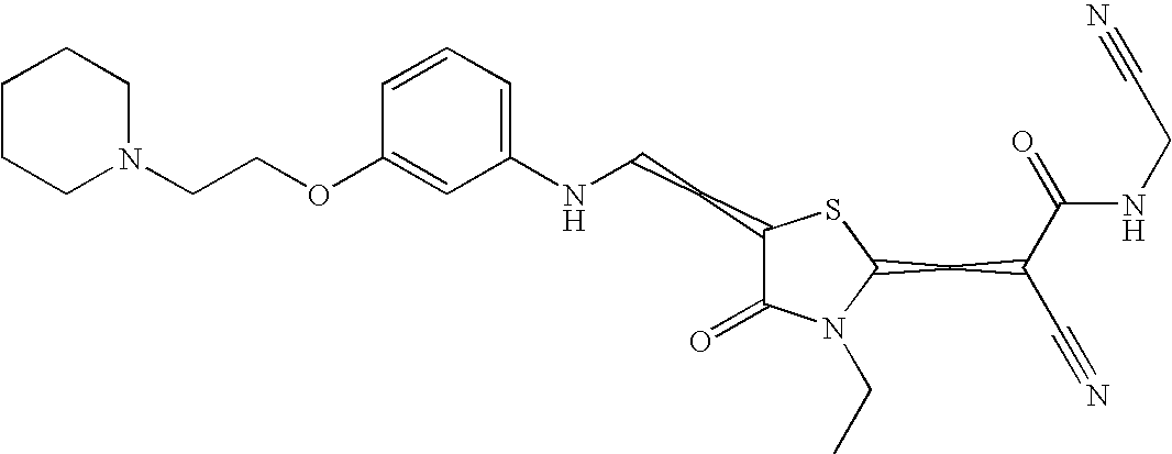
C1=CC=C(NCCC2C(=O)N(CC)C(CC(C#N)C(=O)NCC#N)S2)C=C1OCCN1CCCCC1
